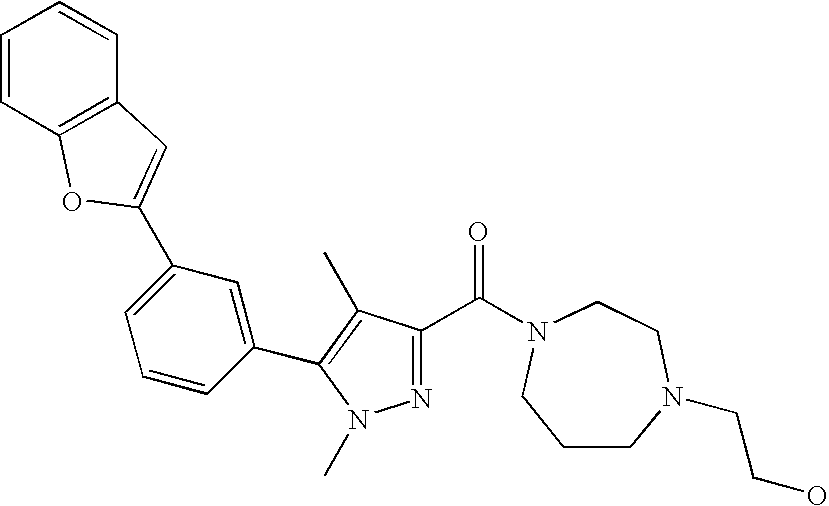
N1(C)N=C(C(=O)N2CCN(CCO)CCC2)C(C)=C1C1=CC(C2=CC3=C(C=CC=C3)O2)=CC=C1
